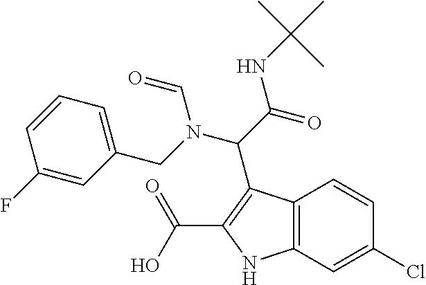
C12=C(C=C(Cl)C=C1)NC(C(=O)O)=C2C(C(=O)NC(C)(C)C)N(C=O)CC1=CC=CC(F)=C1
